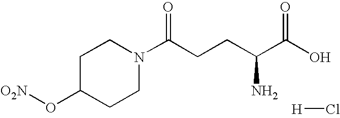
[O2N]OC1CCN(C(CCC(C(O)=O)N)=O)CC1.[H]Cl
